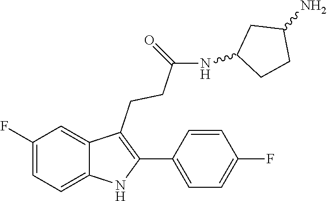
C1=CC(F)=CC=C1C1=C(CCC(=O)NC2CCC(N)C2)C2=CC(F)=CC=C2N1
